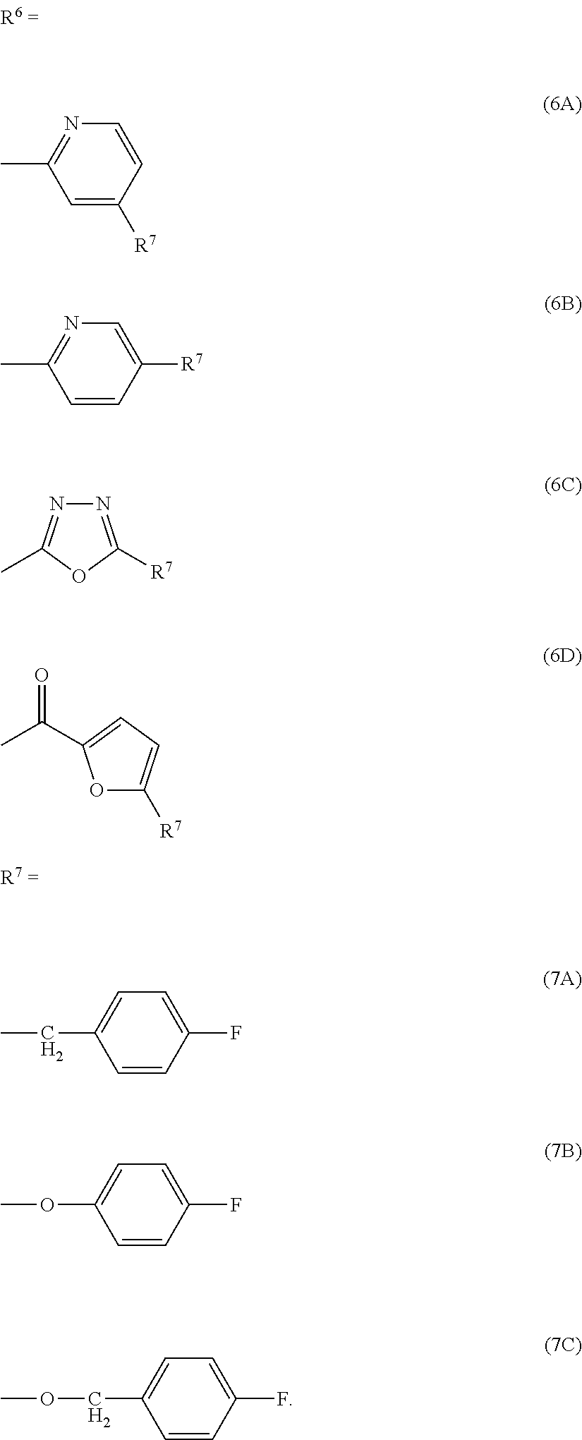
C1=C([R7])C=CN=C1C.C1=CC([R7])=CN=C1C.N1=C([R7])OC(C)=N1.O1C([R7])=CC=C1C(C)=O.C1=CC(F)=CC=C1CC.C1=CC(F)=CC=C1OC.C1=CC(F)=CC=C1COC
